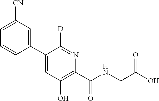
C1(C2=CC(O)=C(C(NCC(O)=O)=O)N=C2[D])=CC([CN])=CC=C1
